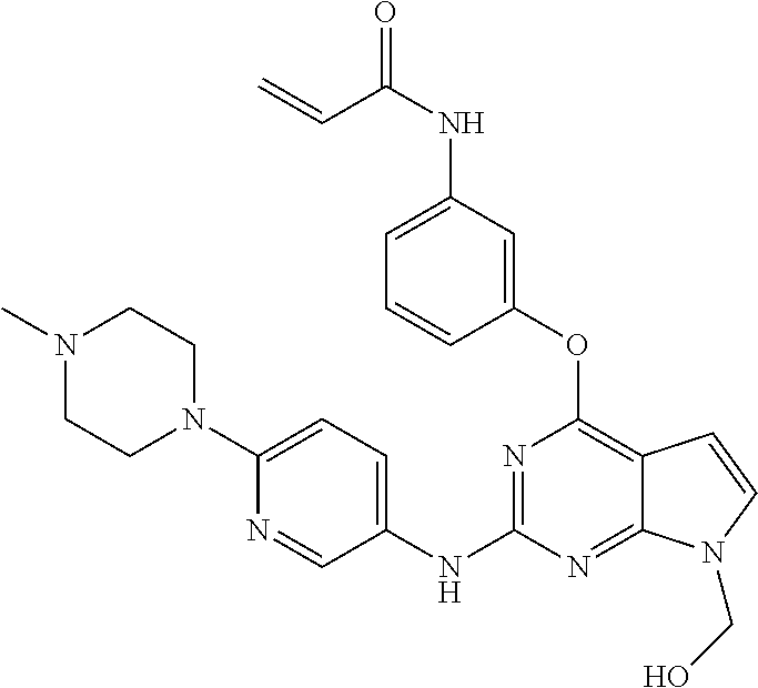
N1(C)CCN(C2=CC=C(NC3=NC(OC4=CC(NC(=O)C=C)=CC=C4)=C4C(=N3)N(CO)C=C4)C=N2)CC1
